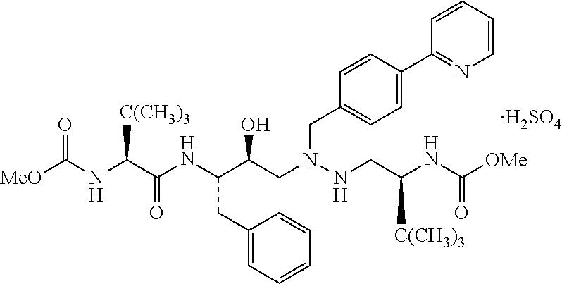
[MeO]C(NC(C(NC(C(CN(NCC(NC([OMe])=O)[C(CH3)3])CC1=CC=C(C2=NC=CC=C2)C=C1)O)CC1=CC=CC=C1)=O)[C(CH3)3])=O.[H2SO4]
